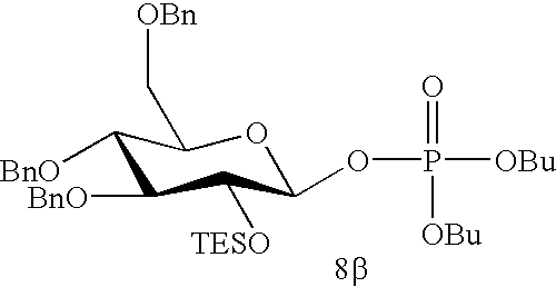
C1([BnO])C([BnO])C([TESO])C(OP([OBu])(=O)[OBu])OC1C[OBn]
